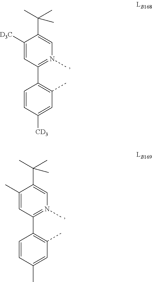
C1([D3C])=CC(C2=C(C)C=C([CD3])C=C2)=N(C)C=C1C(C)(C)C.C1(C)=CC(C2=C(C)C=C(C)C=C2)=N(C)C=C1C(C)(C)C
